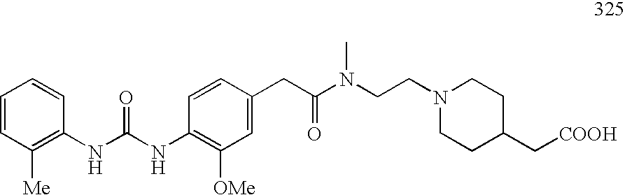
C(N1CCC(C[COOH])CC1)CN(C(CC1=CC([OMe])=C(NC(=O)NC2=C([Me])C=CC=C2)C=C1)=O)C
